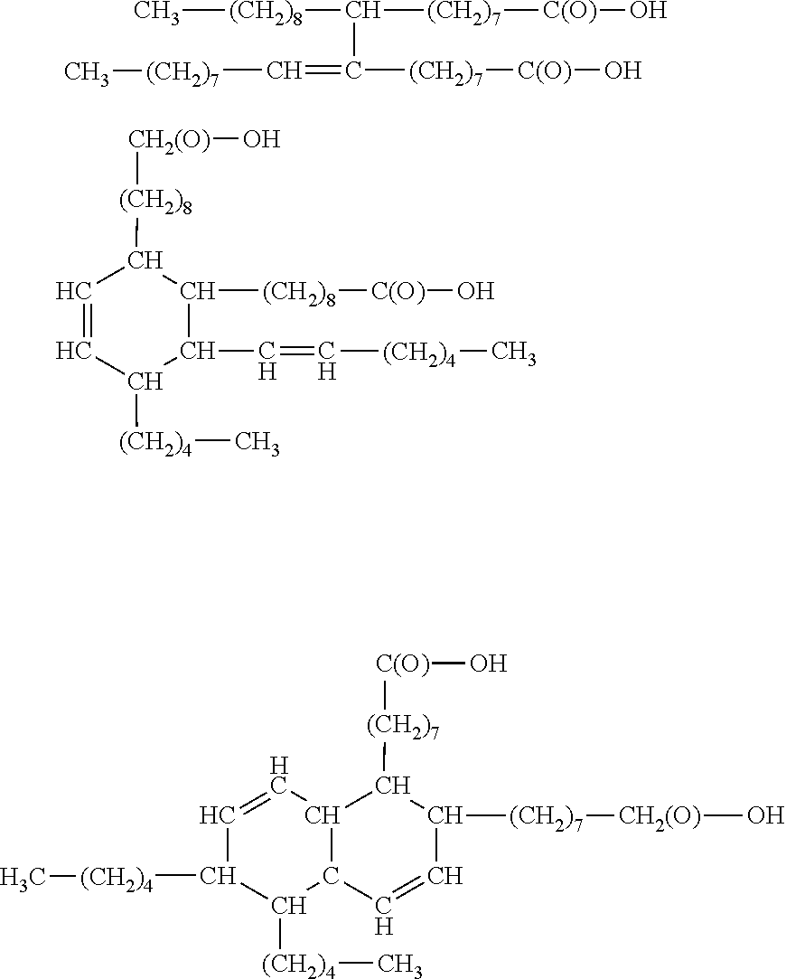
C[(CH2)8]C([(CH2)7][C(O)]O)C(=C[(CH2)7]C)[(CH2)7][C(O)]O.C1=CC([(CH2)4]C)C(C=C[(CH2)4]C)C([(CH2)8][C(O)]O)C1[(CH2)8][CH2(O)]O.C12C(C=CC([(CH2)7][CH2(O)]O)C1[(CH2)7][C(O)]O)C([(CH2)4]C)C([(CH2)4]C)C=C2
